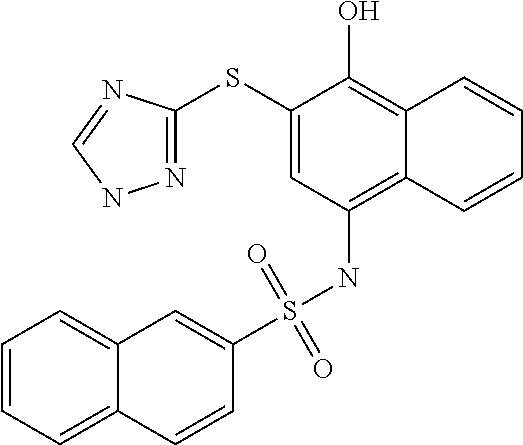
C1(SC2=NNC=N2)=CC(NS(C2=CC3=CC=CC=C3C=C2)(=O)=O)=C2C(=C1O)C=CC=C2
